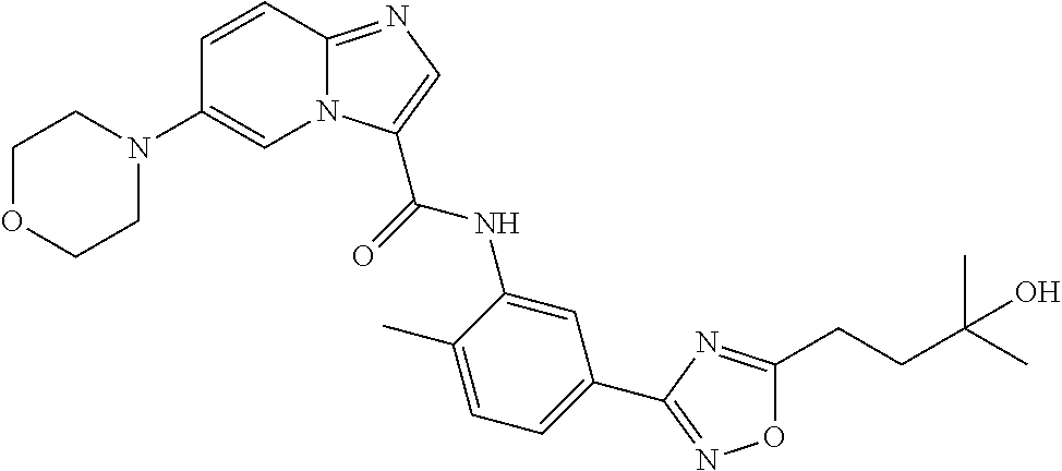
N12C(=NC=C1C(=O)NC1=CC(C3=NOC(CCC(C)(C)O)=N3)=CC=C1C)C=CC(N1CCOCC1)=C2
